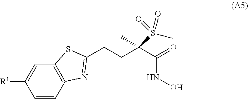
C1=CC2=C(C=C1[R1])SC(CCC(C(=O)NO)(C)S(=O)(C)=O)=N2
